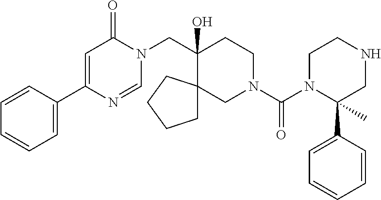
C1(C2=CC=CC=C2)=CC(=O)N(CC2(O)CCN(C(=O)N3C(C4=CC=CC=C4)(C)CNCC3)CC23CCCC3)C=N1
